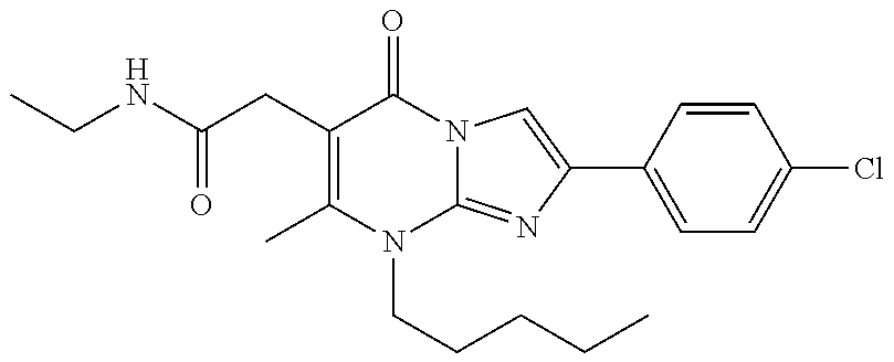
C1(CC(NCC)=O)=C(C)N(CCCCC)C2=NC(C3=CC=C(Cl)C=C3)=CN2C1=O
